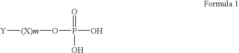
[Y][(X)m]OP(=O)(O)O
